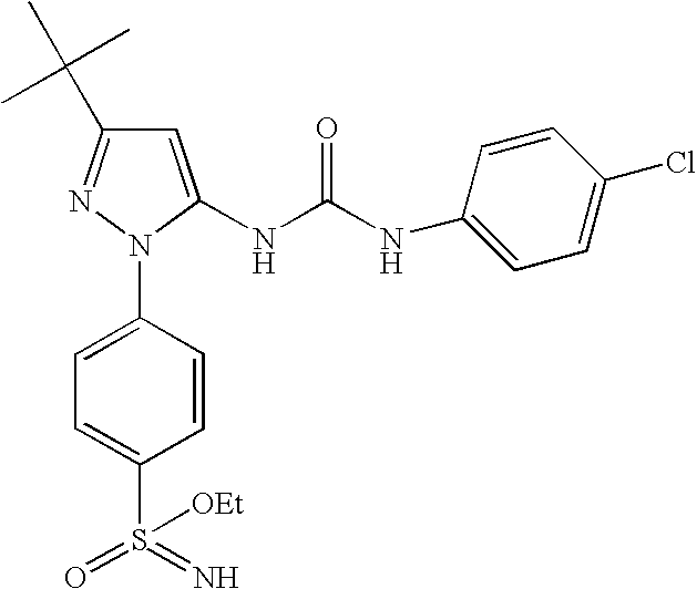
C1=C(NC(NC2=CC=C(Cl)C=C2)=O)N(C2=CC=C(S(=N)(=O)[OEt])C=C2)N=C1C(C)(C)C
